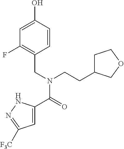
C1=C(C(=O)N(CC2=C(F)C=C(O)C=C2)CCC2CCOC2)NN=C1[F3C]
